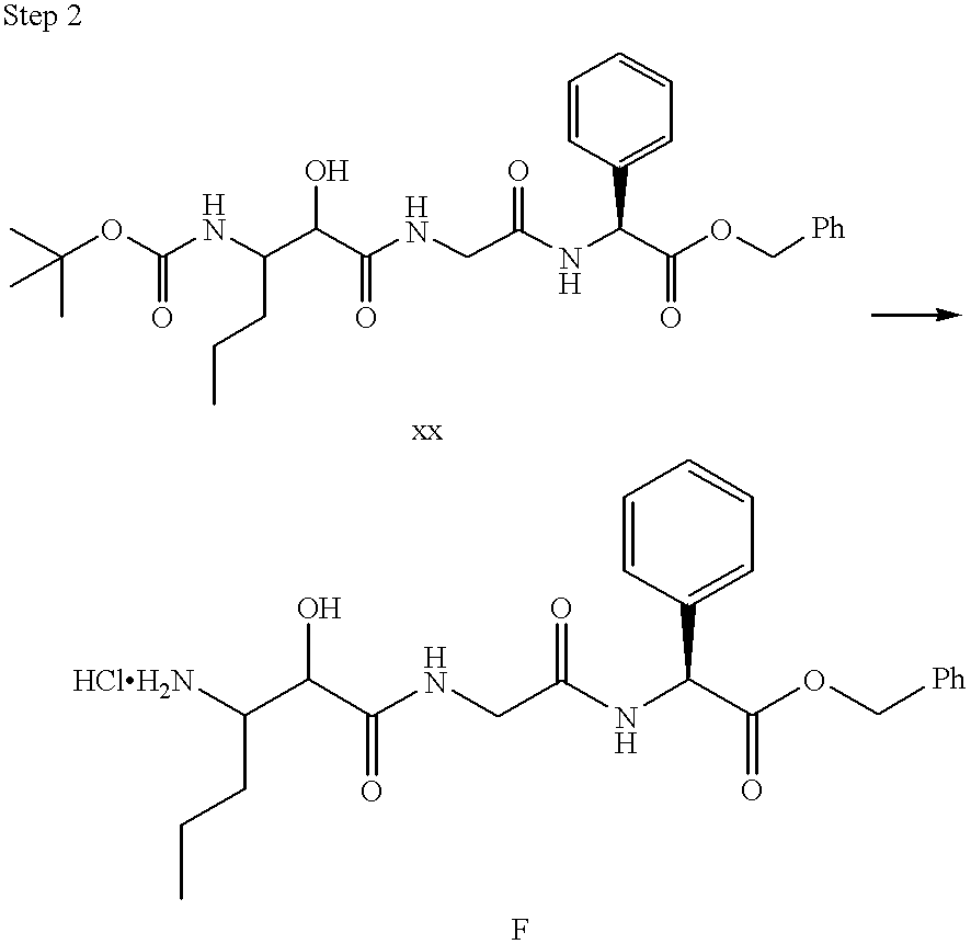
C(C(C(NCC(NC(C(OC[Ph])=O)C1=CC=CC=C1)=O)=O)O)(CCC)[HClH2N].C(C(C(NCC(NC(C(OC[Ph])=O)C1=CC=CC=C1)=O)=O)O)(CCC)NC(OC(C)(C)C)=O
